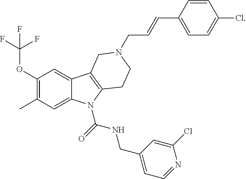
C1(C)=C(OC(F)(F)F)C=C2C(=C1)N(C(=O)NCC1=CC=NC(Cl)=C1)C1=C2CN(CC=CC2=CC=C(Cl)C=C2)CC1
